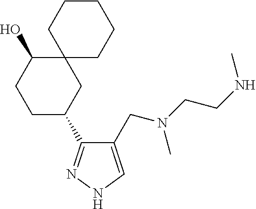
C12(CCCCC1)C(O)CCC(C1=NNC=C1CN(C)CCNC)C2
